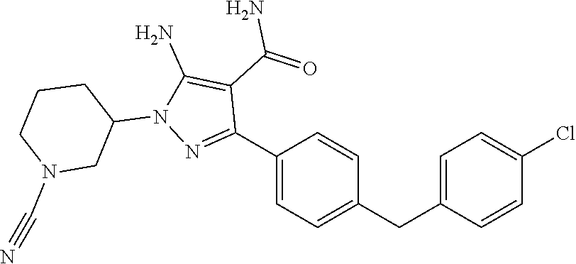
C1(C2=NN(C3CCCN(C#N)C3)C(N)=C2C(=O)N)=CC=C(CC2=CC=C(Cl)C=C2)C=C1
